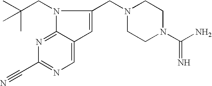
N1=C2C(=CN=C1C#N)C=C(CN1CCN(C(N)=N)CC1)N2CC(C)(C)C
